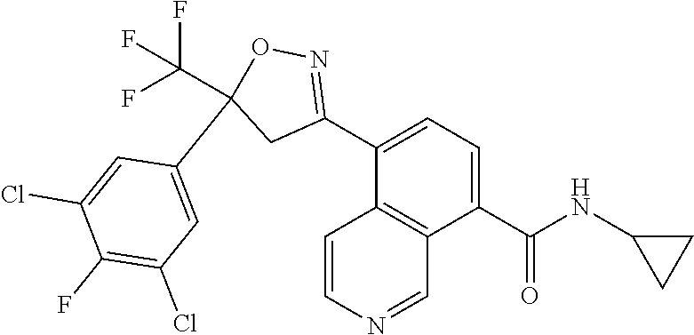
C1(C(NC2CC2)=O)=CC=C(C2=NOC(C3=CC(Cl)=C(F)C(Cl)=C3)(C(F)(F)F)C2)C2=C1C=NC=C2
